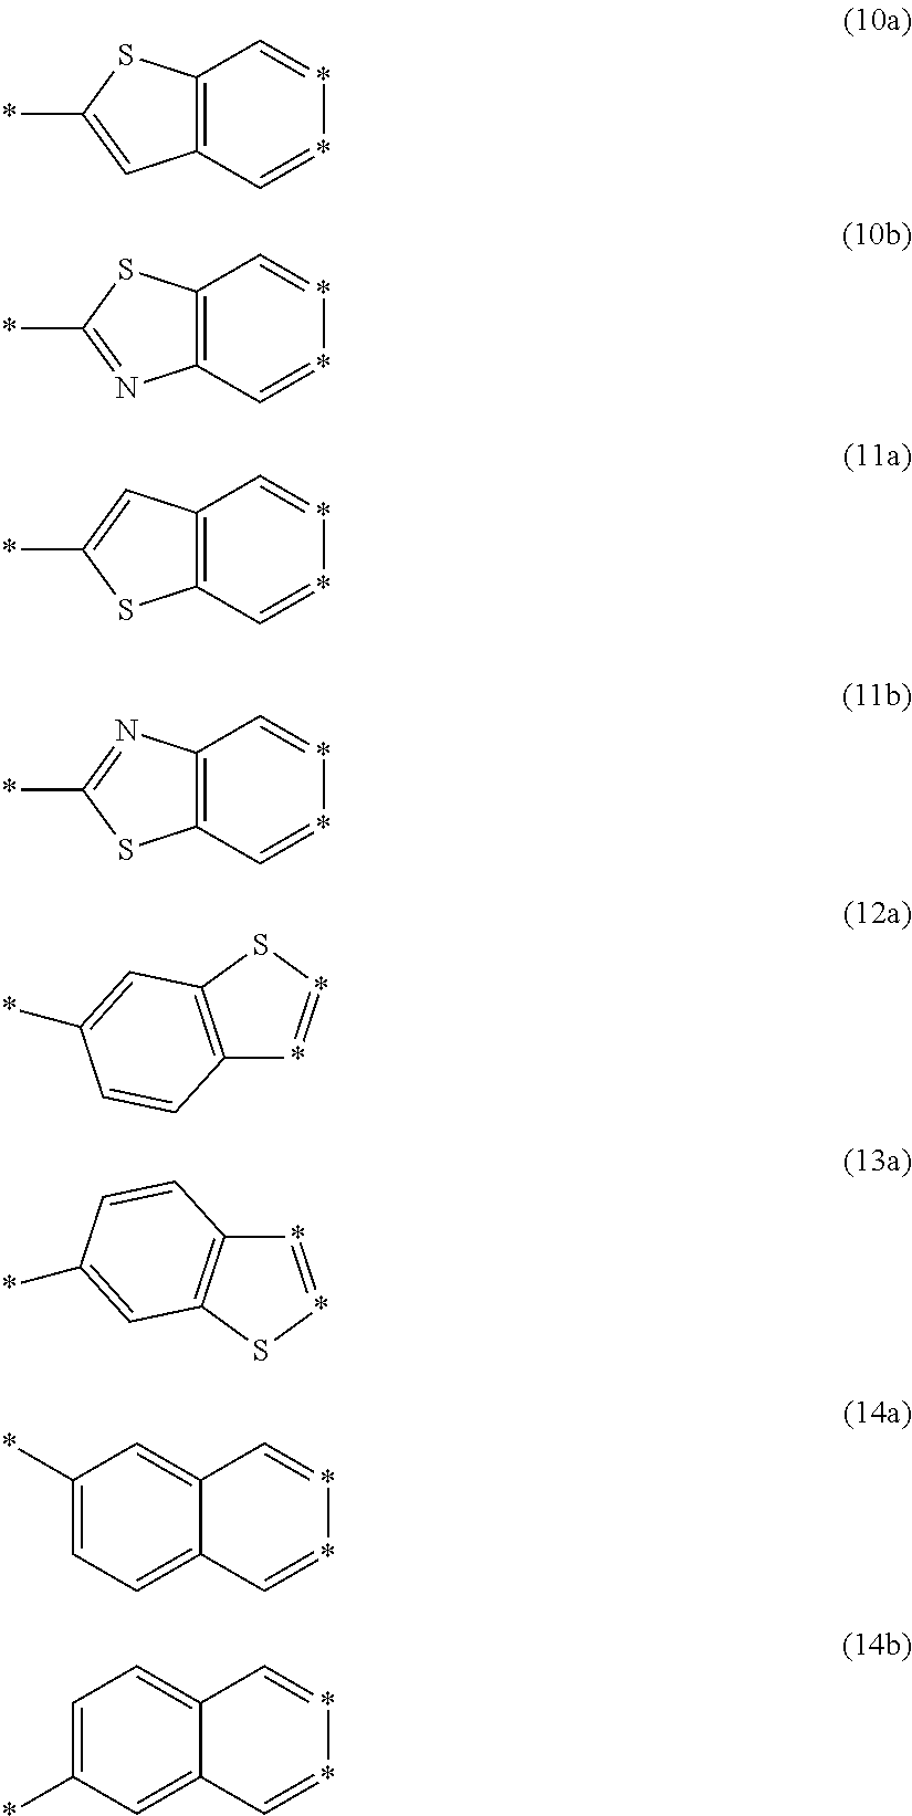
C12=C(C=**=C1)C=C(*)S2.C12=C(C=**=C1)N=C(*)S2.C12=C(C=**=C1)C=C(*)S2.C12=C(C=**=C1)N=C(*)S2.C12=C(S*=*1)C=C(*)C=C2.C12=C(S*=*1)C=C(*)C=C2.C1(*)=CC=C2C(=C1)C=**=C2.C1(*)=CC=C2C(=C1)C=**=C2
